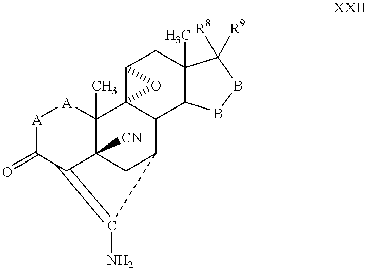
C12CC3(C)C(C4C5CC6([CN])C(C)([A][A]C(=O)C6=C5N)C14O2)BBC3([R8])[R9]
